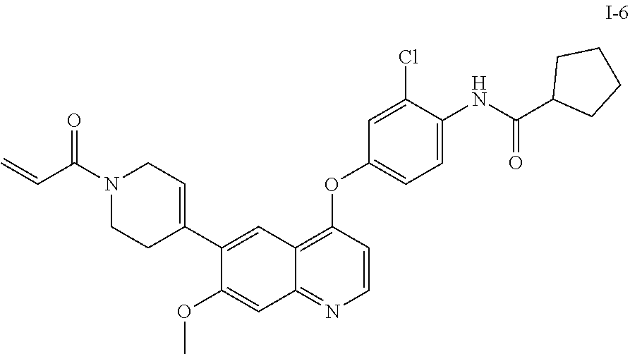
C12=C(OC3=CC=C(NC(C4CCCC4)=O)C(Cl)=C3)C=CN=C1C=C(OC)C(C1=CCN(C(C=C)=O)CC1)=C2
